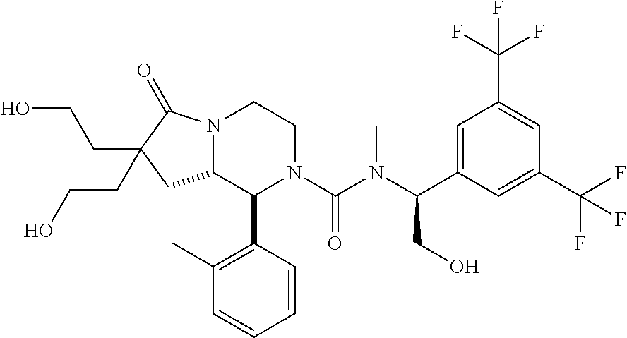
C12N(C(=O)C(CCO)(CCO)C1)CCN(C(N(C(C1=CC(C(F)(F)F)=CC(C(F)(F)F)=C1)CO)C)=O)C2C1=C(C)C=CC=C1
